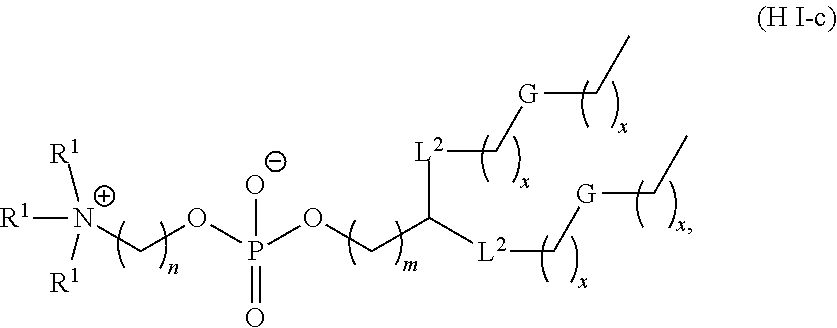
C([N+]([R1])([R1])[R1])OP(OCC([L2]C[G]CC)[L2]C[G]CC)([O-])=O
